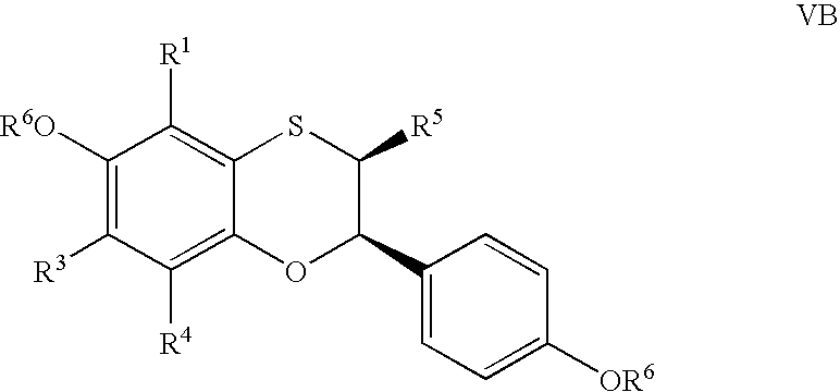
C1([R6O])=C([R3])C([R4])=C2C(=C1[R1])SC([R5])C(C1=CC=C([OR6])C=C1)O2
